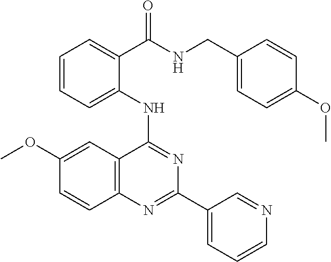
C1(OC)=CC2=C(C=C1)N=C(C1=CC=CN=C1)N=C2NC1=CC=CC=C1C(=O)NCC1=CC=C(OC)C=C1
